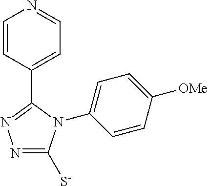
C1=CC(C2=NN=C([S-])N2C2=CC=C([OMe])C=C2)=CC=N1
